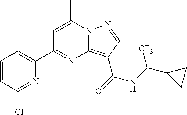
C1=C(C)N2C(=C(C(=O)NC(C3CC3)[CF3])C=N2)N=C1C1=CC=CC(Cl)=N1
